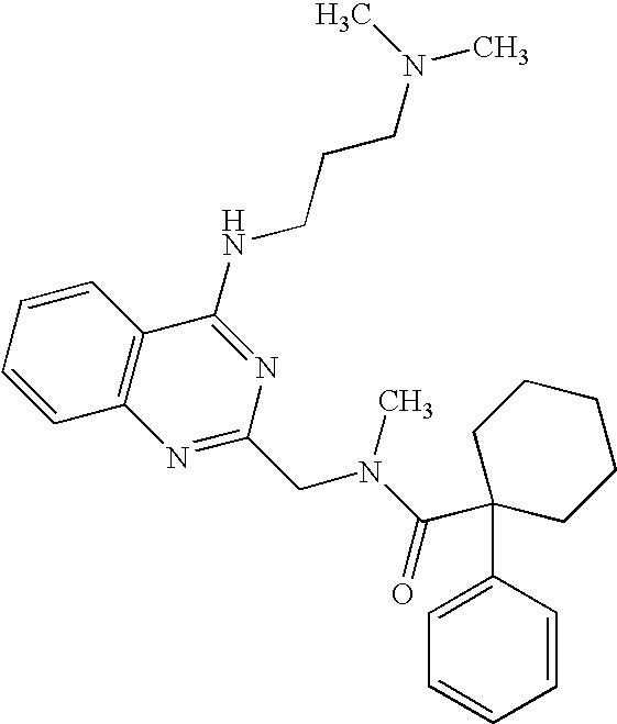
C1=CC=CC2=C1N=C(CN(C(=O)C1(C3=CC=CC=C3)CCCCC1)C)N=C2NCCCN(C)C
